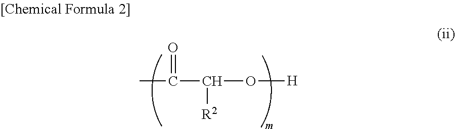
CC(C(O[H])[R2])=O
